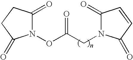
N1(OC(CN2C(=O)C=CC2=O)=O)C(=O)CCC1=O
